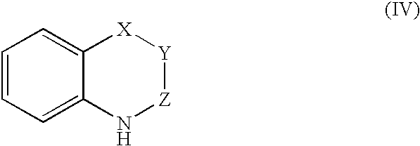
C1=CC=C2C(=C1)[X][Y][Z]N2
